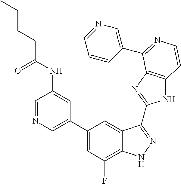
C1(C2=CN=CC(NC(CCCC)=O)=C2)=CC(F)=C2C(=C1)C(C1=NC3=C(N1)C=CN=C3C1=CN=CC=C1)=NN2
